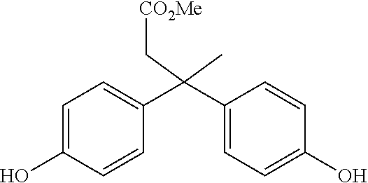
C1=C(O)C=CC(C(C2=CC=C(O)C=C2)(C)C[CO2Me])=C1
